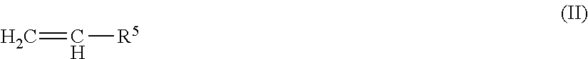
C=C[R5]
